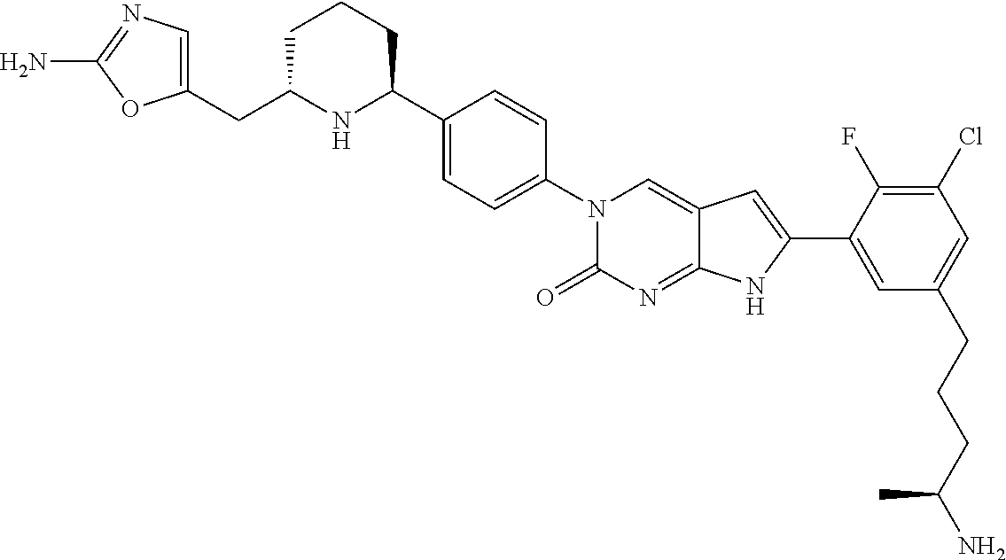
C1(CC2NC(C3=CC=C(N4C(=O)N=C5C(=C4)C=C(C4=CC(CCCC(N)C)=CC(Cl)=C4F)N5)C=C3)CCC2)=CN=C(N)O1
